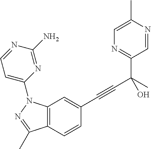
C12=C(C=CC(C#CC(C3=NC=C(C)N=C3)(C)O)=C1)C(C)=NN2C1=CC=NC(N)=N1
